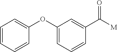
C1=CC=CC(OC2=CC=CC(C([M])=O)=C2)=C1
